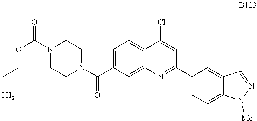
C1=C(C(N2CCN(C(=O)OCCC)CC2)=O)C=C2C(=C1)C(Cl)=CC(C1=CC=C3C(=C1)C=NN3[Me])=N2
